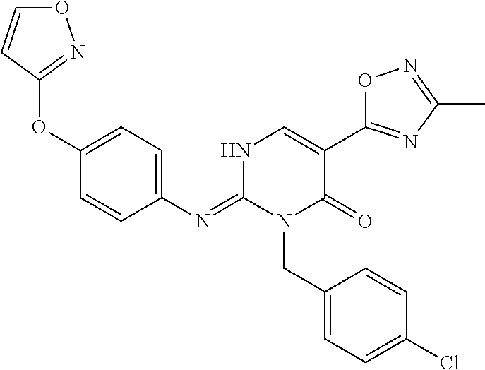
C1(OC2=NOC=C2)=CC=C(N=C2N(CC3=CC=C(Cl)C=C3)C(=O)C(C3=NC(C)=NO3)=CN2)C=C1
